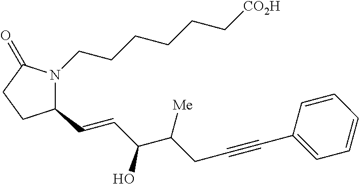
C1(C=CC(O)C([Me])CC#CC2=CC=CC=C2)N(CCCCCC[CO2H])C(=O)CC1
